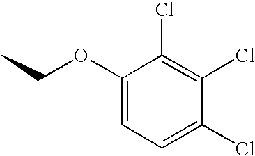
C1(OCC)=CC=C(Cl)C(Cl)=C1Cl
